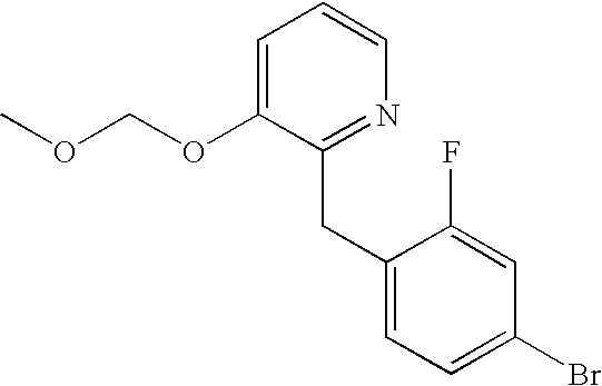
C1=C(OCOC)C(CC2=CC=C(Br)C=C2F)=NC=C1
